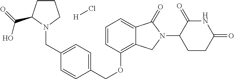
C(OC1=C2C(=CC=C1)C(=O)N(C1C(=O)NC(=O)CC1)C2)C1=CC=C(CN2CCCC2C(=O)O)C=C1.Cl[H]
